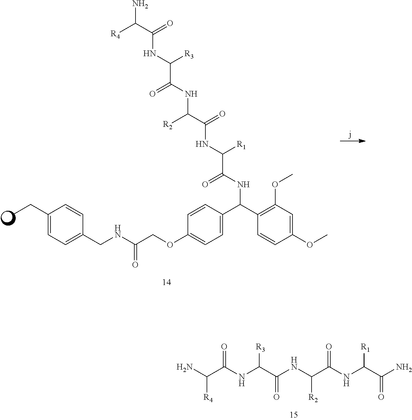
O=C(NC(C(NC(C(NC(C(N)=O)[R1])=O)[R2])=O)[R3])C(N)[R4].C1(CC)=CC=C(CNC(COC2=CC=C(C(C3=C(OC)C=C(OC)C=C3)NC(C(NC(C([R2])NC(C([R3])NC(C([R4])N)=O)=O)=O)[R1])=O)C=C2)=O)C=C1
